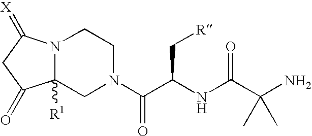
C12([R1])N(C(=[X])CC1=O)CCN(C(C(NC(C(N)(C)C)=O)C[R])=O)C2
